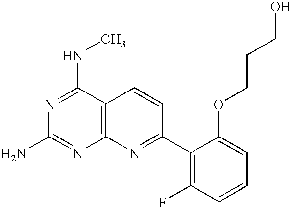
N1=C(NC)C2=C(N=C1N)N=C(C1=C(F)C=CC=C1OCCCO)C=C2
